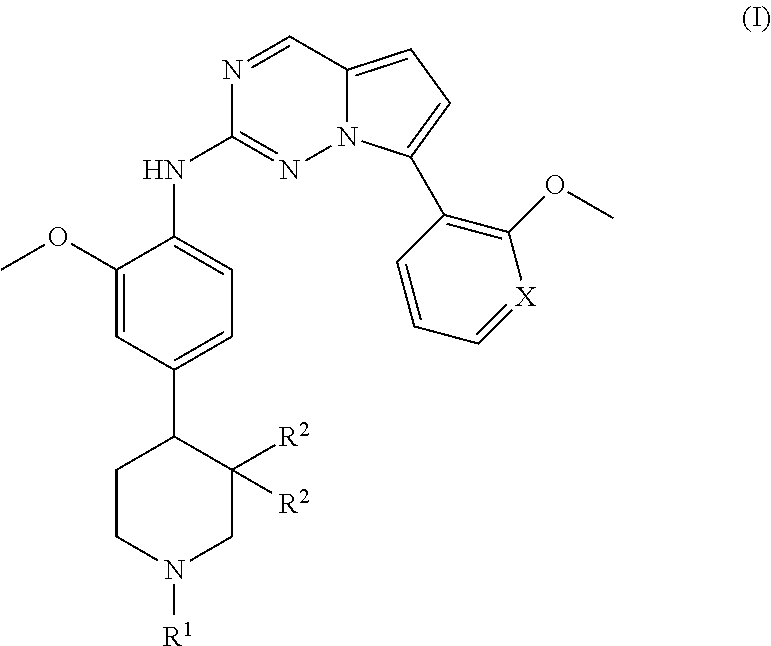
C1CN([R1])CC([R2])([R2])C1C1=CC=C(NC2=NN3C(=CC=C3C3=C(OC)[X]=CC=C3)C=N2)C(OC)=C1
